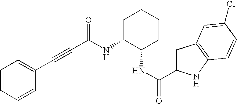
C(C(NC1C(NC(=O)C2=CC3=C(N2)C=CC(Cl)=C3)CCCC1)=O)#CC1=CC=CC=C1
